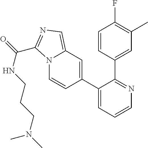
C1(C2=CC3=CN=C(C(=O)NCCCN(C)C)N3C=C2)=CC=CN=C1C1=CC(C)=C(F)C=C1
